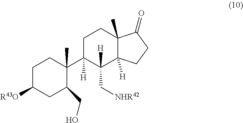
C1C([R43O])CC(CO)C(C2([H])C(C[NHR42])([H])C3([H])C(C)(CC2)C(=O)CC3)(C)C1
